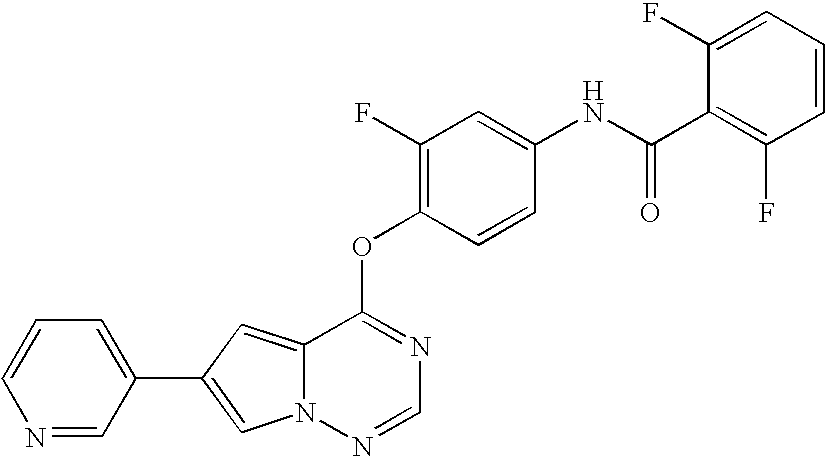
C1(C2=CC=CN=C2)=CN2C(=C1)C(OC1=C(F)C=C(NC(=O)C3=C(F)C=CC=C3F)C=C1)=NC=N2
